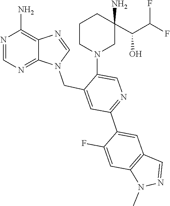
C1=NC2=C(N)N=CN=C2N1CC1=CC(C2=CC3=C(C=C2F)N(C)N=C3)=NC=C1N1CC(N)(C(C(F)F)O)CCC1
